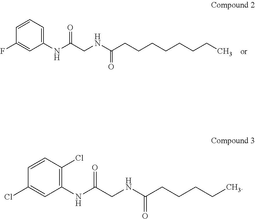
C1=C(NC(CNC(CCCCCCCC)=O)=O)C=C(F)C=C1.C1=CC(Cl)=CC(NC(CNC(CCCCC)=O)=O)=C1Cl
